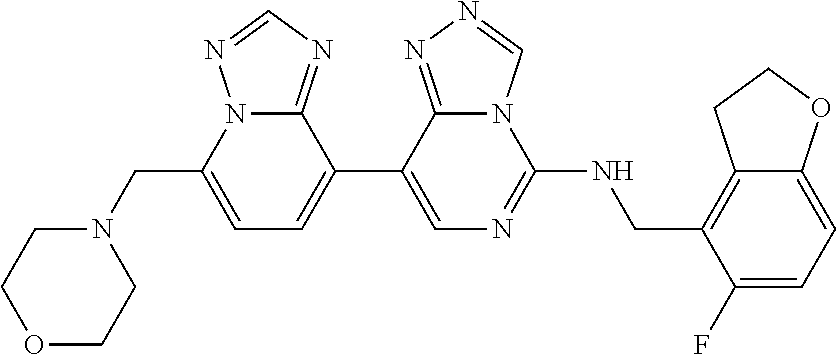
C1(C2=CC=C(CN3CCOCC3)N3C2=NC=N3)=CN=C(NCC2=C3C(=CC=C2F)OCC3)N2C1=NN=C2
